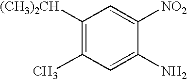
C1([(CH3)2CH])=C(C)C=C(N)C([NO2])=C1
